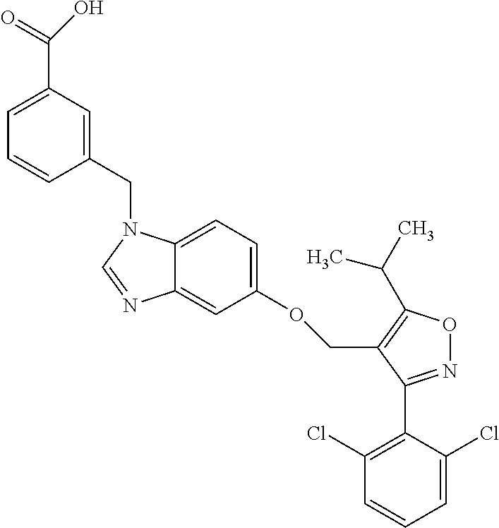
C(C1=C(C(C)C)ON=C1C1=C(Cl)C=CC=C1Cl)OC1=CC=C2C(=C1)N=CN2CC1=CC(C(=O)O)=CC=C1
